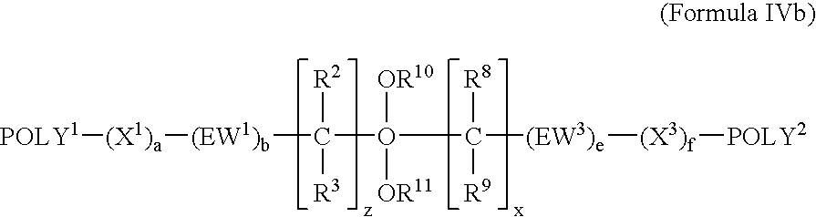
C([(EW1)b][(X1)a][POLY1])([R2])([R3])O(C([(EW3)e][(X3)f][POLY2])([R8])[R9])([OR10])[OR11]
